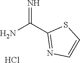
NC(C1=NC=CS1)=N.Cl
